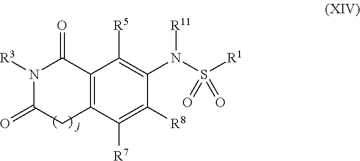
C12=C(C([R7])=C([R8])C(N(S(=O)([R1])=O)[R11])=C1[R5])CC(=O)N([R3])C2=O.[j]
